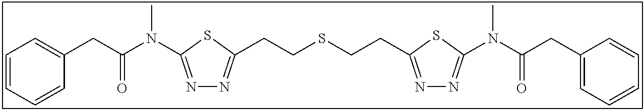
C1=CC=CC(CC(N(C)C2=NN=C(CCSCCC3=NN=C(N(C(CC4=CC=CC=C4)=O)C)S3)S2)=O)=C1
